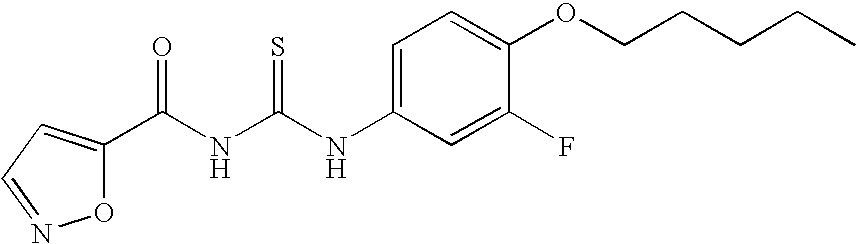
C(NC(NC1=CC=C(OCCCCC)C(F)=C1)=S)(=O)C1=CC=NO1
